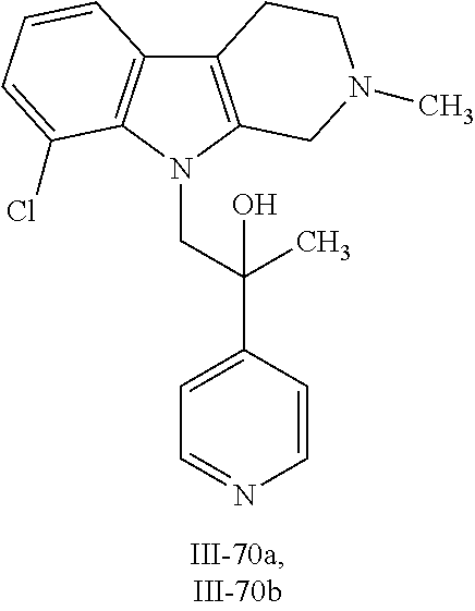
C12=C(N(CC(C3=CC=NC=C3)(C)O)C3=C1C=CC=C3Cl)CN(C)CC2
